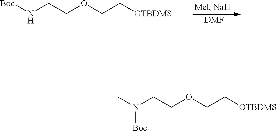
[DMF].[Boc]NCCOCC[OTBDMS].CN(CCOCC[OTBDMS])[Boc]
